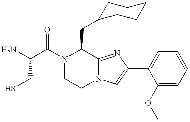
N1(C(C(N)CS)=O)CCN2C(=NC(C3=CC=CC=C3OC)=C2)C1CC1CCCCC1
